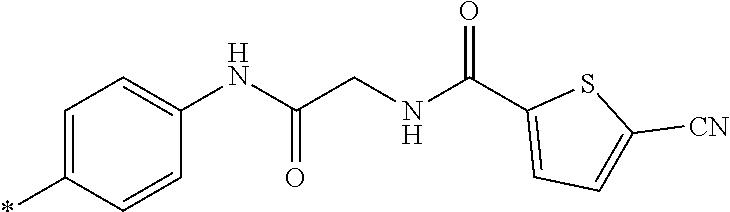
C1=C(*)C=CC(NC(CNC(C2=CC=C([CN])S2)=O)=O)=C1
